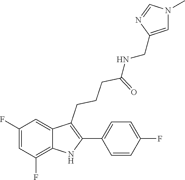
C(CCCC1=C(C2=CC=C(F)C=C2)NC2=C(F)C=C(F)C=C12)(NCC1=CN(C)C=N1)=O
